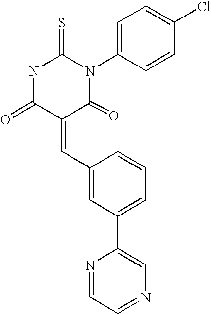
N1C(=O)C(=CC2=CC(C3=CN=CC=N3)=CC=C2)C(=O)N(C2=CC=C(Cl)C=C2)C1=S
